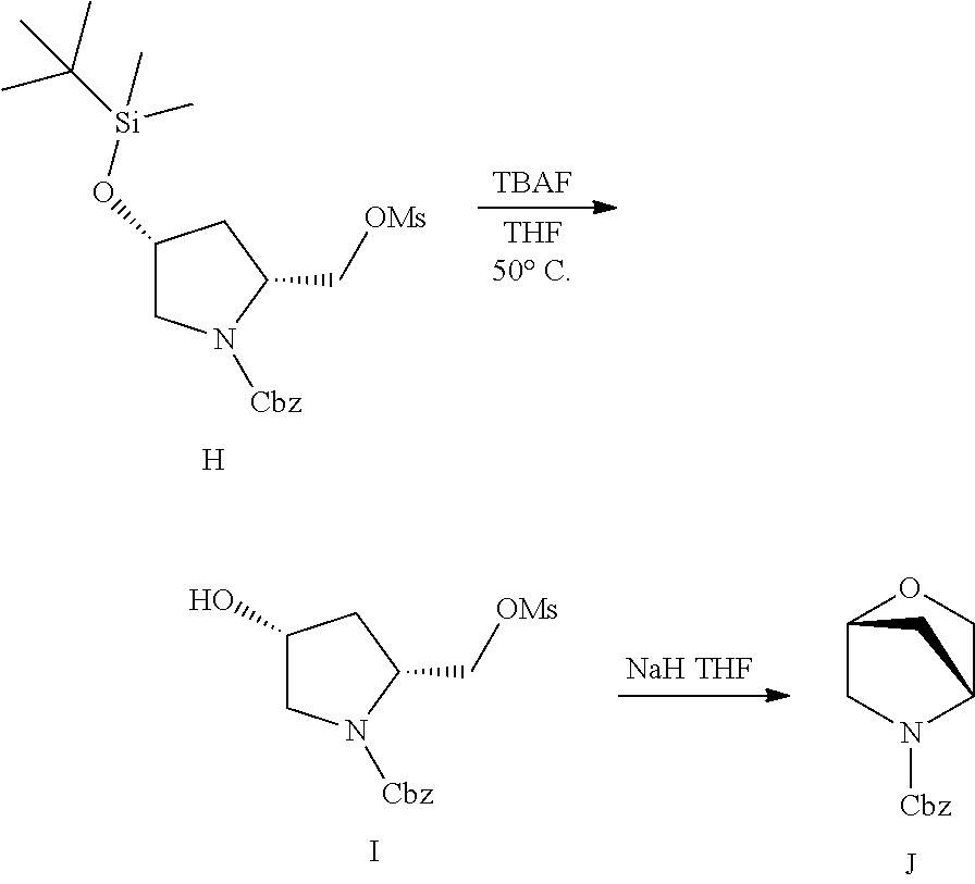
C1(O[Si](C(C)(C)C)(C)C)CN([Cbz])C(C[OMs])C1.[H].[TBAF].C1(O)CN([Cbz])C(C[OMs])C1.I.[NaH THF].N1([Cbz])C2COC(C1)C2
